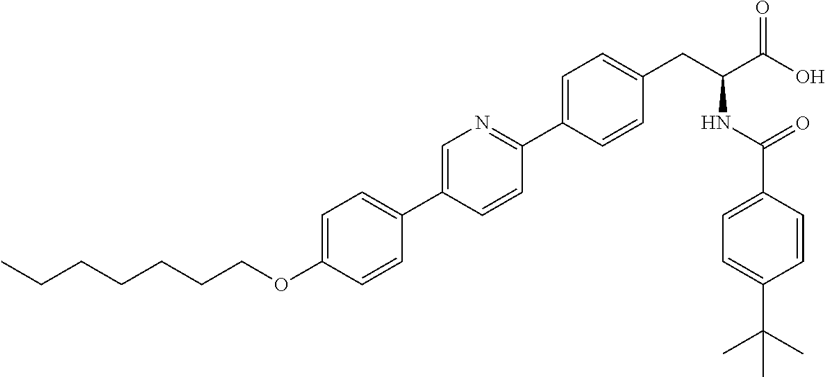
CCCCCCCOC1=CC=C(C2=CN=C(C3=CC=C(CC(C(O)=O)NC(C4=CC=C(C(C)(C)C)C=C4)=O)C=C3)C=C2)C=C1
